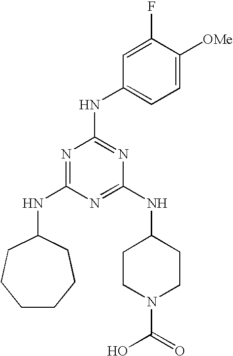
C1CCCC(NC2=NC(NC3=CC=C([OMe])C(F)=C3)=NC(NC3CCN(C(=O)O)CC3)=N2)CC1
